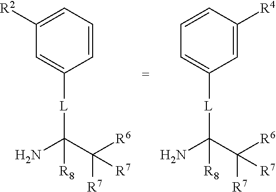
C1([R2])=CC=CC([L]C(N)(C([R6])([R7])[R7])[R8])=C1.C1=CC([R4])=CC([L]C(N)(C([R6])([R7])[R7])[R8])=C1
